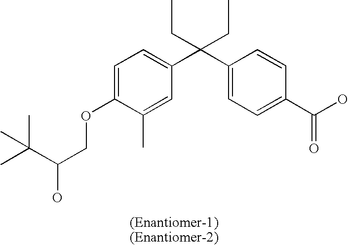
C1=C(C)C(OCC(O)C(C)(C)C)=CC=C1C(C1=CC=C(C(O)=O)C=C1)(CC)CC
